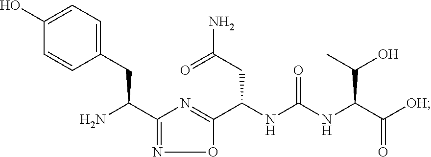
NC(C1=NOC(C(NC(NC(C([OH])=O)C(C)O)=O)CC(N)=O)=N1)CC1=CC=C(O)C=C1
